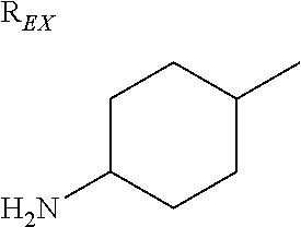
C1C(N)CCC(C)C1.[REX]
